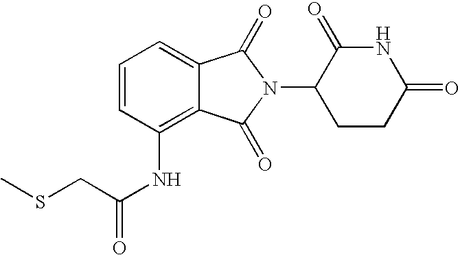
C1=CC=C2C(=C1NC(CSC)=O)C(=O)N(C1CCC(=O)NC1=O)C2=O
